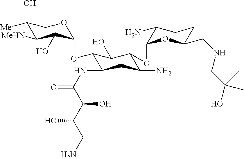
C1(O)([Me])C([MeHN])C(O)C(OC2C(NC(=O)C(C(CN)O)O)CC(N)C(OC3C(N)CCC(CNCC(O)(C)C)O3)C2O)OC1
